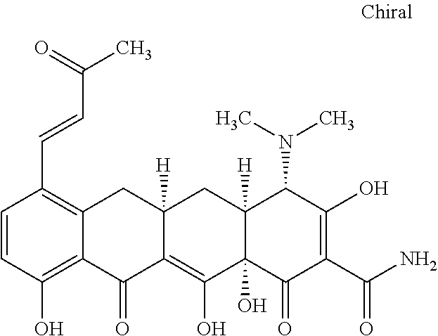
C1=CC(O)=C2C(=C1C=CC(C)=O)CC1([H])C(=C(O)C3(O)C([H])(C1)C(N(C)C)C(O)=C(C(N)=O)C3=O)C2=O
